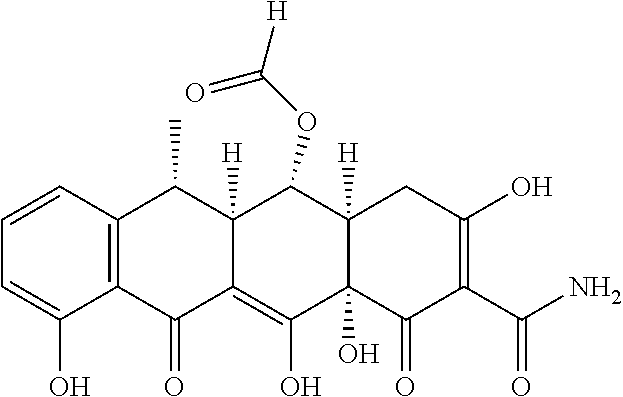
C1=CC2=C(C(O)=C1)C(=O)C1=C(O)C3(O)C([H])(C(OC([H])=O)C1([H])C2C)CC(O)=C(C(N)=O)C3=O
